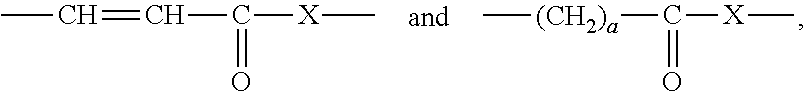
CC=CC([X]C)=O.C[(CH2)a]C([X]C)=O
